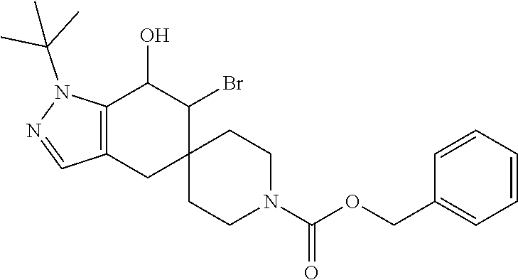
C12=C(CC3(C(Br)C1O)CCN(C(OCC1=CC=CC=C1)=O)CC3)C=NN2C(C)(C)C
